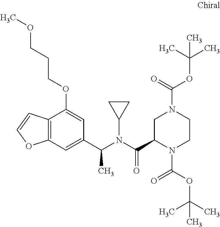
C1(C(N(C(C2N(C(OC(C)(C)C)=O)CCN(C(OC(C)(C)C)=O)C2)=O)C2CC2)C)=CC2=C(C(OCCCOC)=C1)C=CO2
